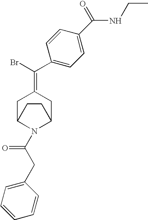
C1C2N(C(CC3=CC=CC=C3)=O)C(CC1=C(Br)C1=CC=C(C(NCC)=O)C=C1)CC2
